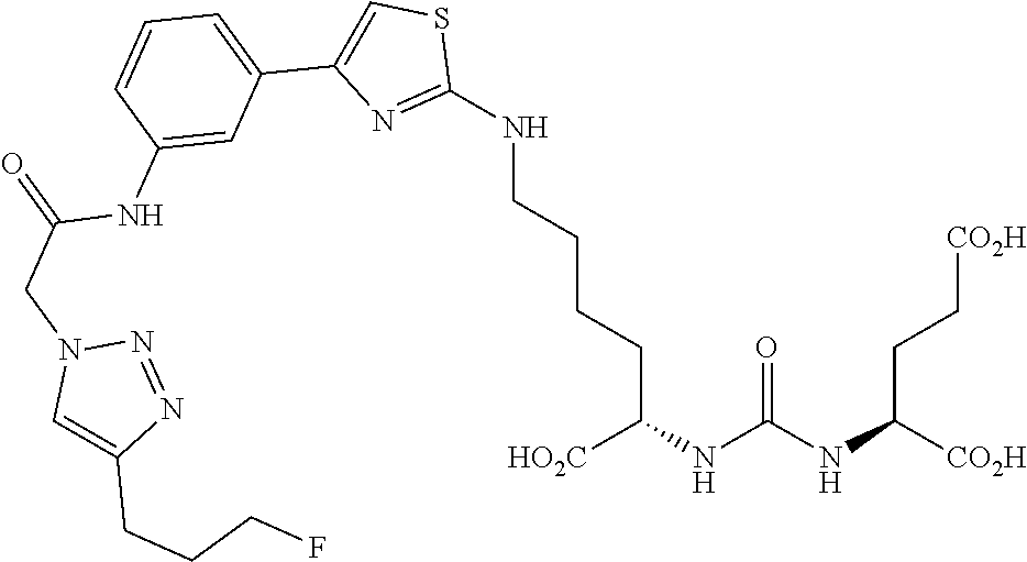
C1(NCCCCC(NC(NC([CO2H])CC[CO2H])=O)[HO2C])=NC(C2=CC=CC(NC(=O)CN3N=NC(CCCF)=C3)=C2)=CS1
